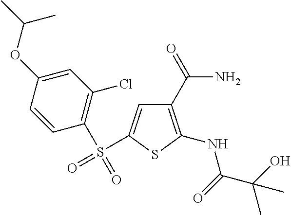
C1(C(N)=O)=C(NC(C(O)(C)C)=O)SC(S(=O)(C2=C(Cl)C=C(OC(C)C)C=C2)=O)=C1
